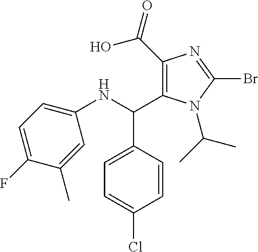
C1(C(=O)O)=C(C(NC2=CC=C(F)C(C)=C2)C2=CC=C(Cl)C=C2)N(C(C)C)C(Br)=N1
